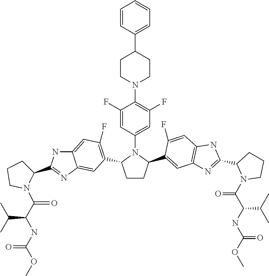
C12=CC(F)=C(C3CCC(C4=CC5=C(C=C4F)NC(C4N(C(C(NC(OC)=O)C(C)C)=O)CCC4)=N5)N3C3=CC(F)=C(N4CCC(C5=CC=CC=C5)CC4)C(F)=C3)C=C1N=C(C1CCCN1C(=O)C(NC(OC)=O)C(C)C)N2
